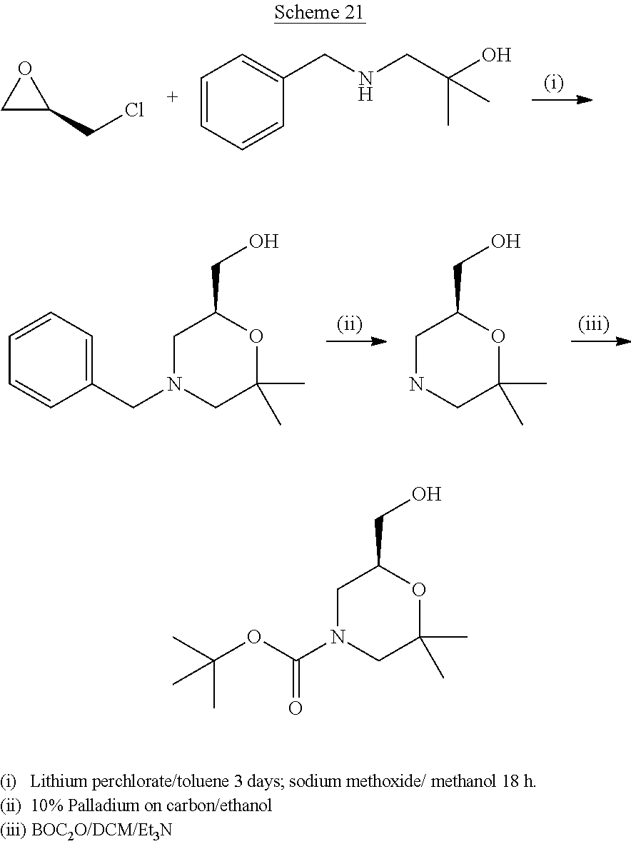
C1C(CCl)O1.C1=CC=CC(CNCC(O)(C)C)=C1.C1(CN2CC(C)(C)OC(CO)C2)=CC=CC=C1.N1CC(C)(C)OC(CO)C1.O(C(N1CC(C)(C)OC(CO)C1)=O)C(C)(C)C
